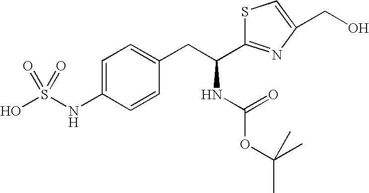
S1C(C(CC2=CC=C(NS(O)(=O)=O)C=C2)NC(OC(C)(C)C)=O)=NC(CO)=C1
